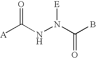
[A]C(NN([E])C(=O)B)=O
